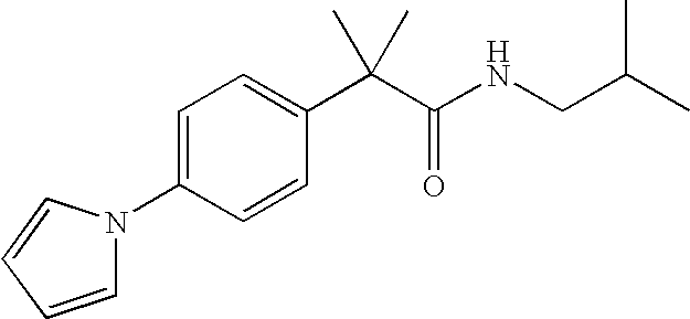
C1=CC=CN1C1=CC=C(C(C(NCC(C)C)=O)(C)C)C=C1
